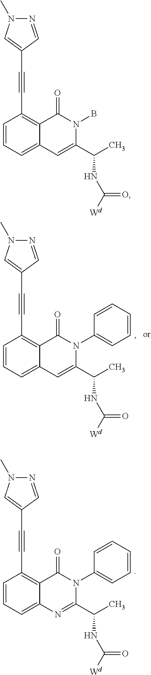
C1=CC=C2C(=C1C#CC1=CN(C)N=C1)C(=O)N(C1=CC=CC=C1)C(C(C)NC([Wd])=O)=C2.C1=CC=C2C(=C1C#CC1=CN(C)N=C1)C(=O)N(C1=CC=CC=C1)C(C(C)NC([Wd])=O)=N2.C1=CC=C2C(=C1C#CC1=CN(C)N=C1)C(=O)N(B)C(C(C)NC([Wd])=O)=C2
